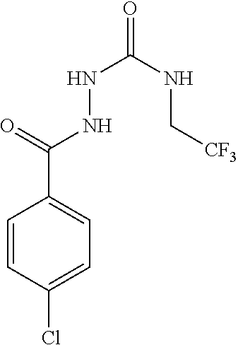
C1=CC(Cl)=CC=C1C(NNC(NC[CF3])=O)=O
